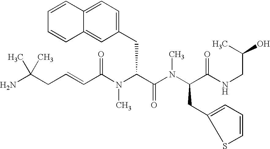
NC(CC=CC(N(C(C(=O)N(C)C(CC1=CC=CS1)C(=O)NCC(C)O)CC1=CC=C2C(=C1)C=CC=C2)C)=O)(C)C
